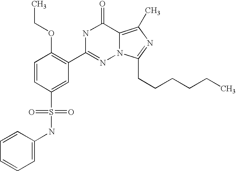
C1=CC(S(NC2=CC=CC=C2)(=O)=O)=CC(C2=NN3C(=C(C)N=C3CCCCCC)C(=O)N2)=C1OCC
